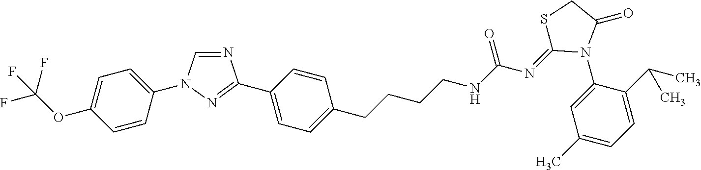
N1=CN(C2=CC=C(OC(F)(F)F)C=C2)N=C1C1=CC=C(CCCCNC(N=C2SCC(=O)N2C2=CC(C)=CC=C2C(C)C)=O)C=C1
